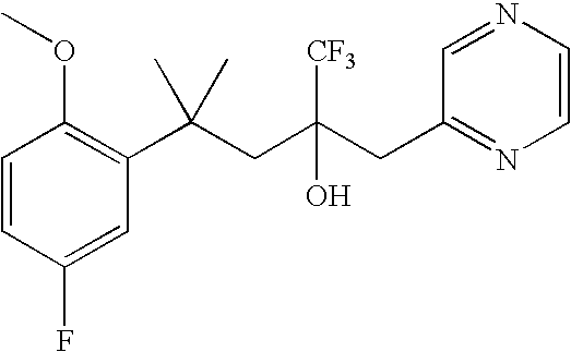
C1=CC(F)=CC(C(CC(CC2=NC=CN=C2)([CF3])O)(C)C)=C1OC
